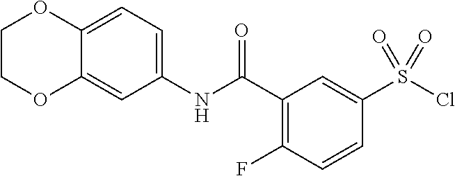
C1(C(NC2=CC=C3C(=C2)OCCO3)=O)=C(F)C=CC(S(Cl)(=O)=O)=C1
